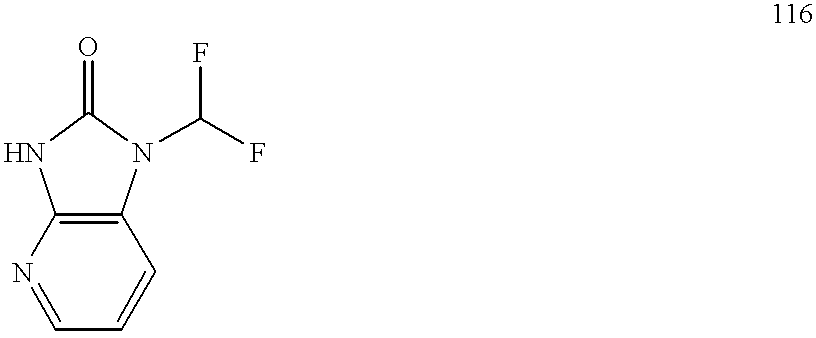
N1=CC=CC2=C1NC(=O)N2C(F)F
